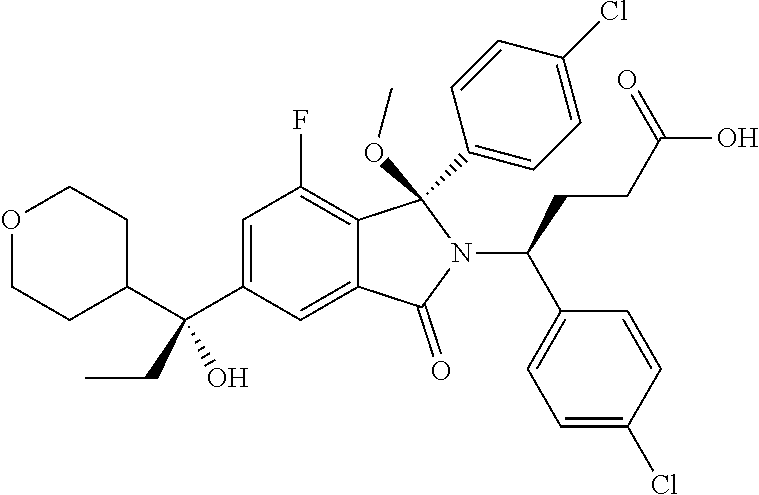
O1CCC(C(C2=CC(F)=C3C(=C2)C(=O)N(C(CCC(=O)O)C2=CC=C(Cl)C=C2)C3(OC)C2=CC=C(Cl)C=C2)(O)CC)CC1
